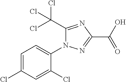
C1=C(Cl)C=C(Cl)C(N2C(C(Cl)(Cl)Cl)=NC(C(O)=O)=N2)=C1
